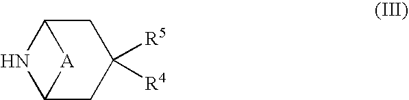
C1C2NC(CC1([R5])[R4])[A]2
